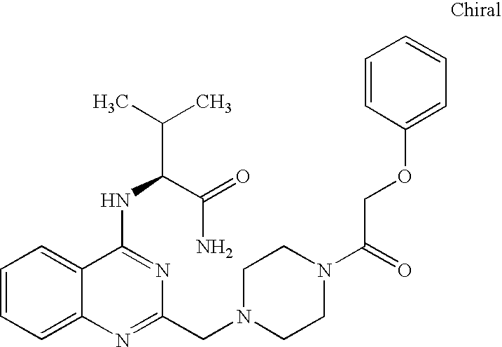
C1=CC=C2C(=C1)C(NC(C(C)C)C(=O)N)=NC(CN1CCN(C(=O)COC3=CC=CC=C3)CC1)=N2
